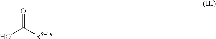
OC([R91a])=O
